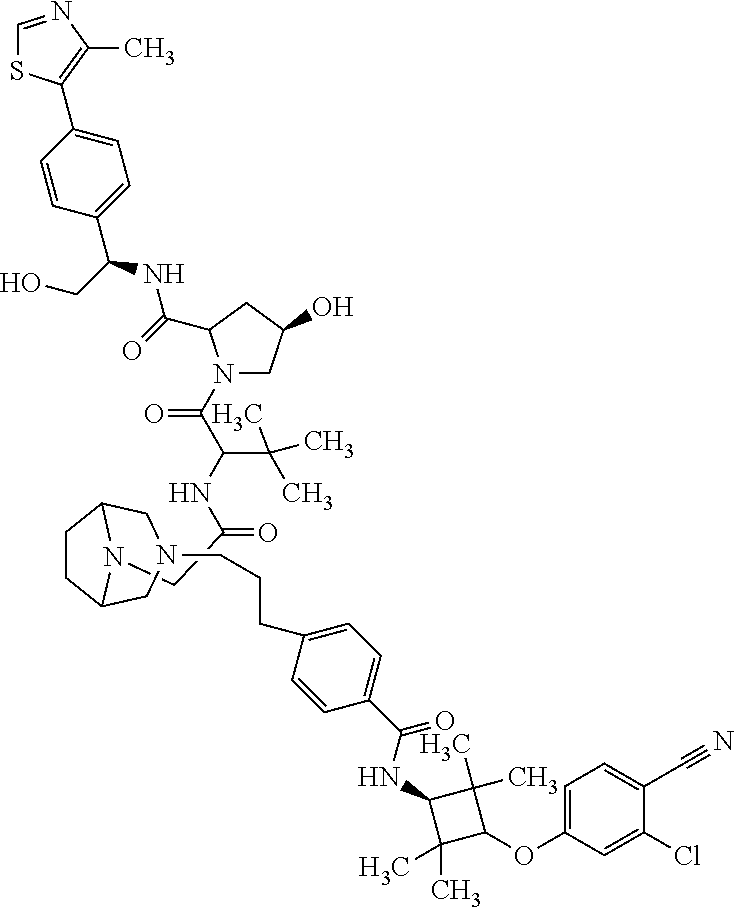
C1=NC(C)=C(C2=CC=C(C(CO)NC(=O)C3N(C(C(NC(=O)CN4C5CCC4CN(CCCC4=CC=C(C(NC6C(C)(C)C(OC7=CC=C(C#N)C(Cl)=C7)C6(C)C)=O)C=C4)C5)C(C)(C)C)=O)CC(O)C3)C=C2)S1
